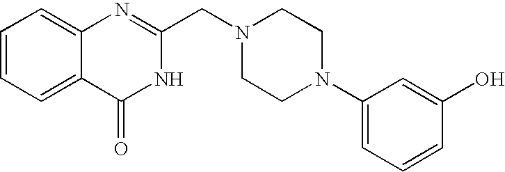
C1=CC=C2C(=C1)N=C(CN1CCN(C3=CC=CC(O)=C3)CC1)NC2=O
